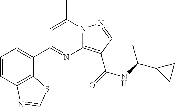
C1=C(C)N2C(=C(C(=O)NC(C3CC3)C)C=N2)N=C1C1=CC=CC2=C1SC=N2
